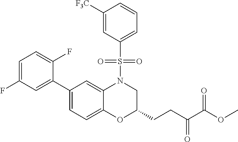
C1=C(F)C=C(C2=CC=C3C(=C2)N(S(C2=CC=CC([F3C])=C2)(=O)=O)CC(CCC(=O)C(=O)OC)O3)C(F)=C1
